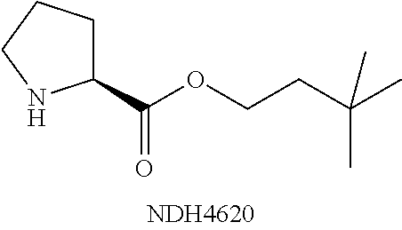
C1(C(=O)OCCC(C)(C)C)CCCN1
